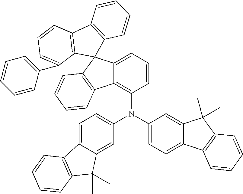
C12=C(N(C3=CC=C4C(=C3)C(C)(C)C3=C4C=CC=C3)C3=CC=C4C(=C3)C(C)(C)C3=C4C=CC=C3)C=CC=C1C1(C3=C2C=CC=C3)C2=C(C3=C1C=CC=C3)C=CC=C2C1=CC=CC=C1
